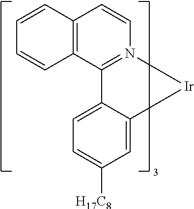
C12=C(C3=N(C=C1)[Ir]C1=CC([H17C8])=CC=C31)C=CC=C2
